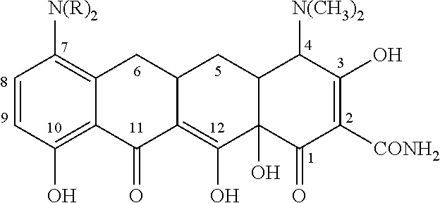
C1=CC(O)=C2C(=C1[N(R)2])CC1C(=C(O)C3(O)C(C1)C([N(CH3)2])C(O)=C([CONH2])C3=O)C2=O
